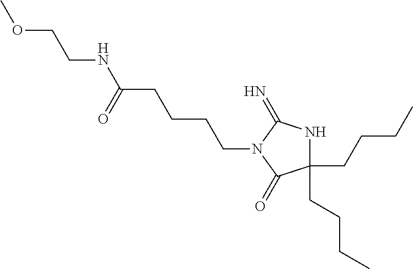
C1(CCCC)(CCCC)NC(=N)N(CCCCC(NCCOC)=O)C1=O
